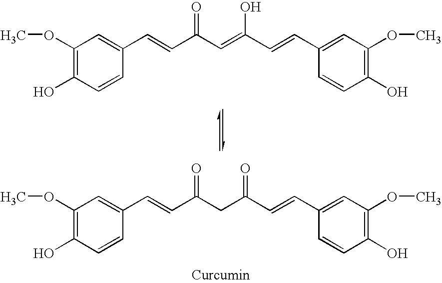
C1(OC)=C(O)C=CC(C=CC(C=C(C=CC2=CC(OC)=C(O)C=C2)O)=O)=C1.C1(OC)=C(O)C=CC(C=CC(CC(C=CC2=CC(OC)=C(O)C=C2)=O)=O)=C1
